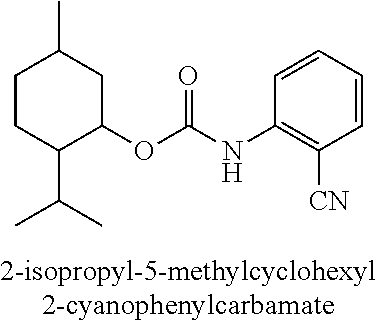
C1CC(C(C)C)C(OC(=O)NC2=C([CN])C=CC=C2)CC1C
